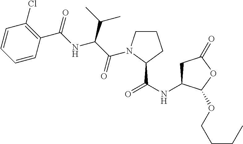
C1=CC=CC(C(=O)NC(C(C)C)C(=O)N2CCCC2C(NC2CC(=O)OC2OCCCC)=O)=C1Cl
